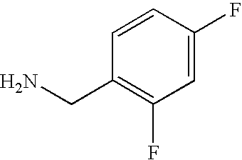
C1=CC(F)=CC(F)=C1CN
